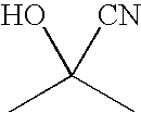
CC(C)(O)[CN]
